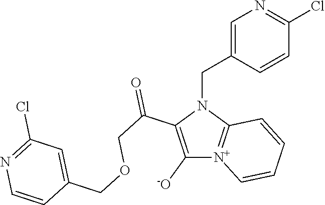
C1([-O])=C(C(COCC2=CC(Cl)=NC=C2)=O)N(CC2=CN=C(Cl)C=C2)C2=[N+]1C=CC=C2
